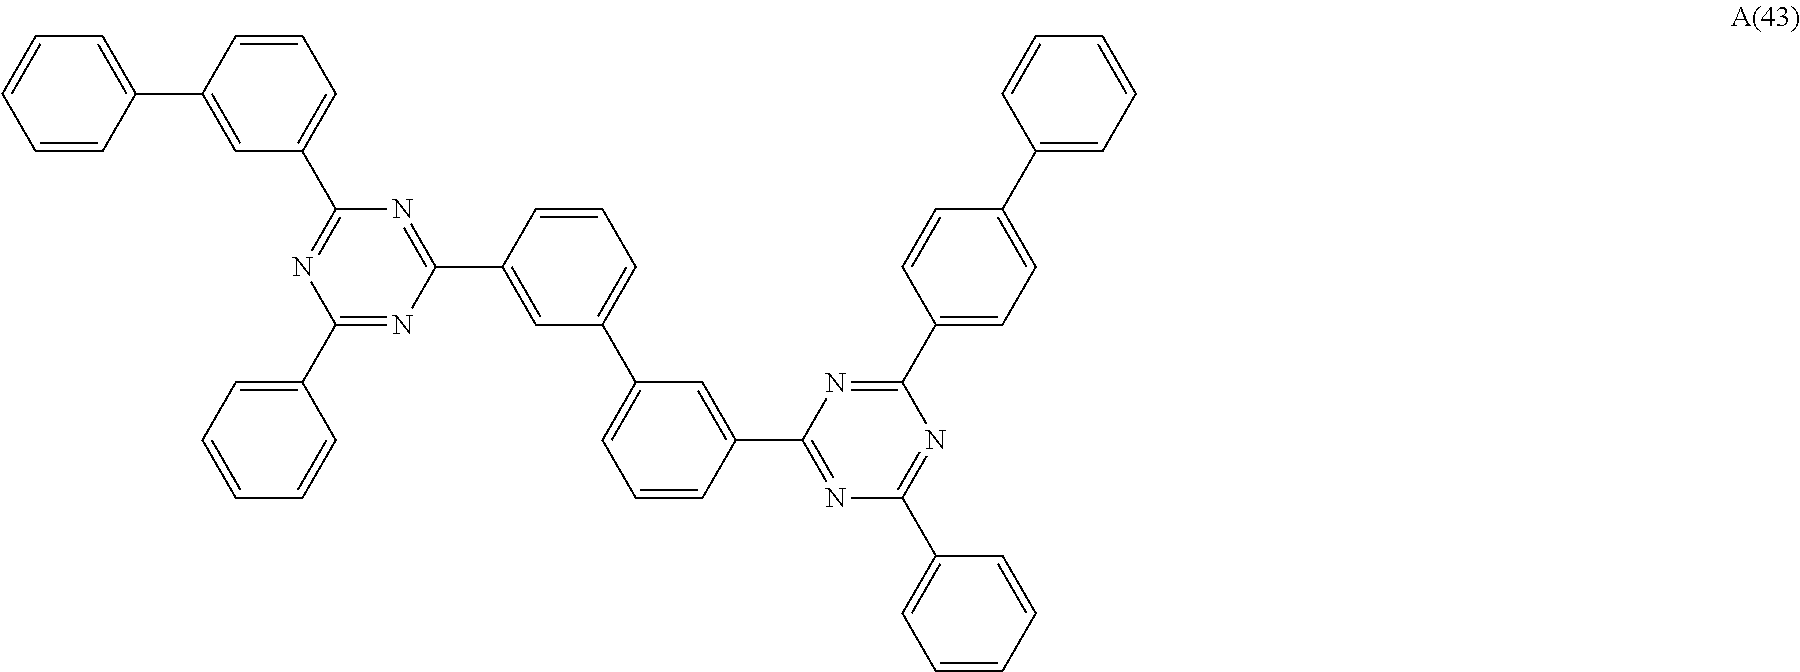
C1=CC(C2=CC(C3=NC(C4=CC=CC=C4)=NC(C4=CC(C5=CC=CC(C6=NC(C7=CC=CC=C7)=NC(C7=CC=C(C8=CC=CC=C8)C=C7)=N6)=C5)=CC=C4)=N3)=CC=C2)=CC=C1
